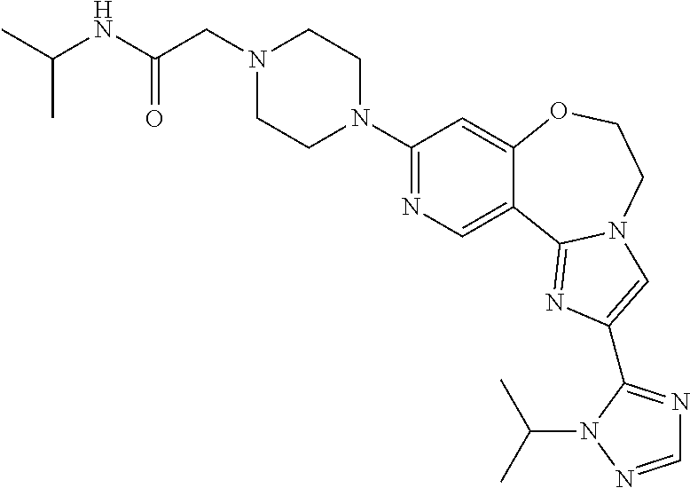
C1(N2CCN(CC(=O)NC(C)C)CC2)=NC=C2C(=C1)OCCN1C2=NC(C2=NC=NN2C(C)C)=C1
